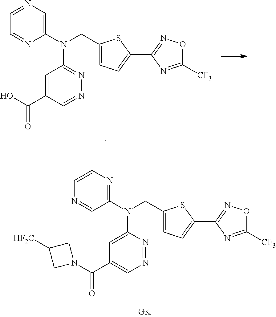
C1(N(CC2=CC=C(C3=NOC([CF3])=N3)S2)C2=NN=CC(C(O)=O)=C2)=CN=CC=N1.C1(N(CC2=CC=C(C3=NOC([CF3])=N3)S2)C2=CC(C(N3CC([HF2C])C3)=O)=CN=N2)=NC=CN=C1
